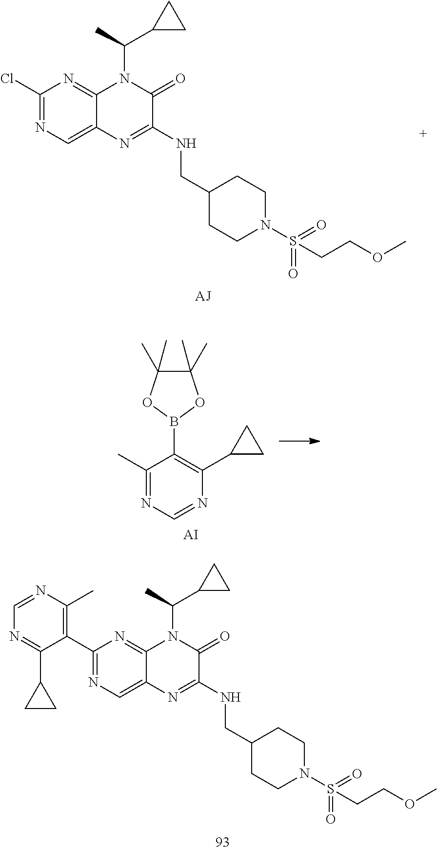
C1(Cl)=NC=C2C(=N1)N(C(C)C1CC1)C(=O)C(NCC1CCN(S(=O)(=O)CCOC)CC1)=N2.N1=CN=C(C)C(B2OC(C)(C)C(C)(C)O2)=C1C1CC1.[AI].C1(C2=C(C)N=CN=C2C2CC2)=NC=C2C(=N1)N(C(C)C1CC1)C(=O)C(NCC1CCN(S(=O)(=O)CCOC)CC1)=N2
